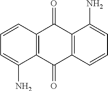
C12=C(C=CC=C1N)C(=O)C1=C(C2=O)C=CC=C1N
